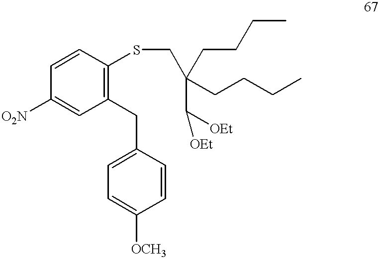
C1([O2N])=CC(CC2=CC=C([OCH3])C=C2)=C(SCC(C([OEt])[OEt])(CCCC)CCCC)C=C1
